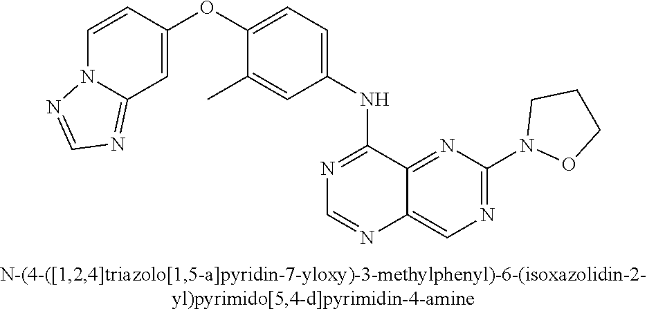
C1(OC2=CC=C(NC3=NC=NC4=CN=C(N5OCCC5)N=C34)C=C2C)=CC2=NC=NN2C=C1
